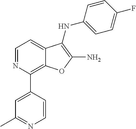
C1=NC(C2=CC(C)=NC=C2)=C2C(=C1)C(NC1=CC=C(F)C=C1)=C(N)O2
